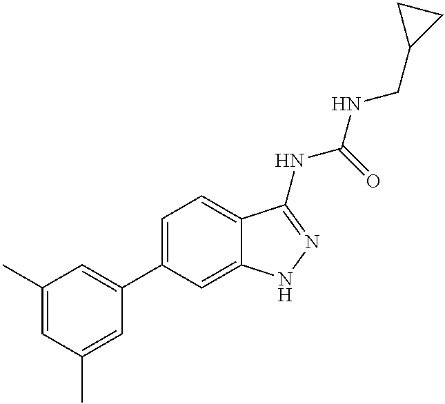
C1(C)=CC(C)=CC(C2=CC=C3C(=C2)NN=C3NC(NCC2CC2)=O)=C1
